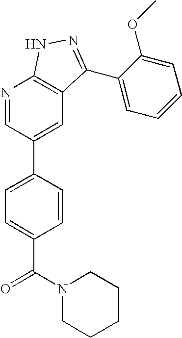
N1=CC(C2=CC=C(C(=O)N3CCCCC3)C=C2)=CC2=C1NN=C2C1=CC=CC=C1OC
